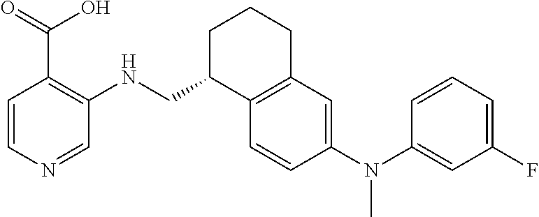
N(C1=CC(F)=CC=C1)(C1=CC2=C(C=C1)C(CNC1=C(C(=O)O)C=CN=C1)CCC2)C
